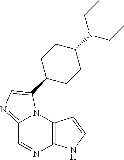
C12=NC=C(C3CCC(N(CC)CC)CC3)N1C1=C(N=C2)NC=C1
